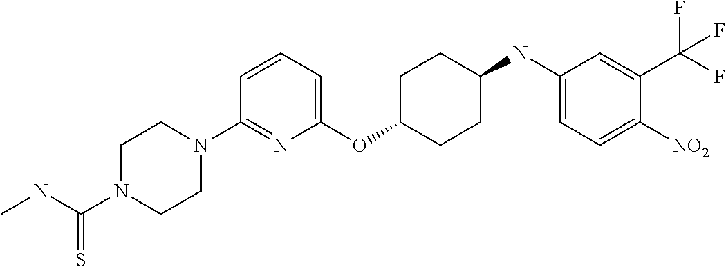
C1(OC2CCC(NC3=CC=C([NO2])C(C(F)(F)F)=C3)CC2)=CC=CC(N2CCN(C(NC)=S)CC2)=N1
